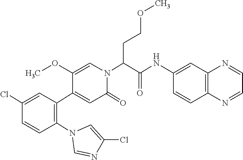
C1(Cl)=CC(C2=CC(=O)N(C(C(NC3=CC4=C(C=C3)N=CC=N4)=O)CCOC)C=C2OC)=C(N2C=NC(Cl)=C2)C=C1
